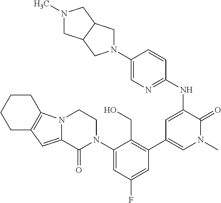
C1(NC2=CC(C3=C(CO)C(N4CCN5C(=CC6=C5CCCC6)C4=O)=CC(F)=C3)=CN(C)C2=O)=NC=C(N2CC3C(C2)CN(C)C3)C=C1
